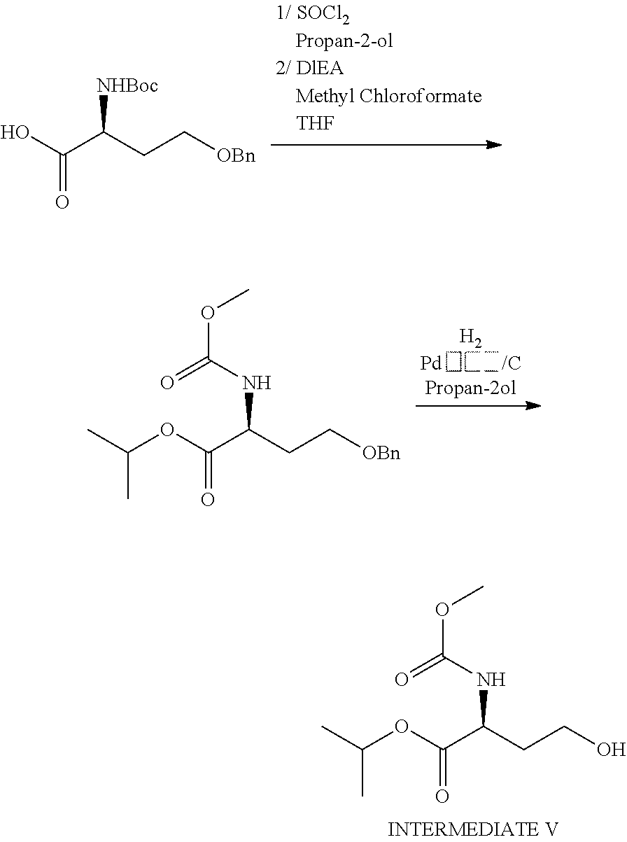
CC(OC(C(CCO)NC(OC)=O)=O)C.OC(C(CC[OBn])[NHBoc])=O.CC(OC(C(CC[OBn])NC(OC)=O)=O)C.[Pd].[H2]
